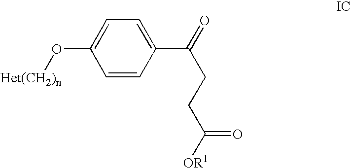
O(C1=CC=C(C(=O)CCC([OR1])=O)C=C1)[Het(CH2)n]
